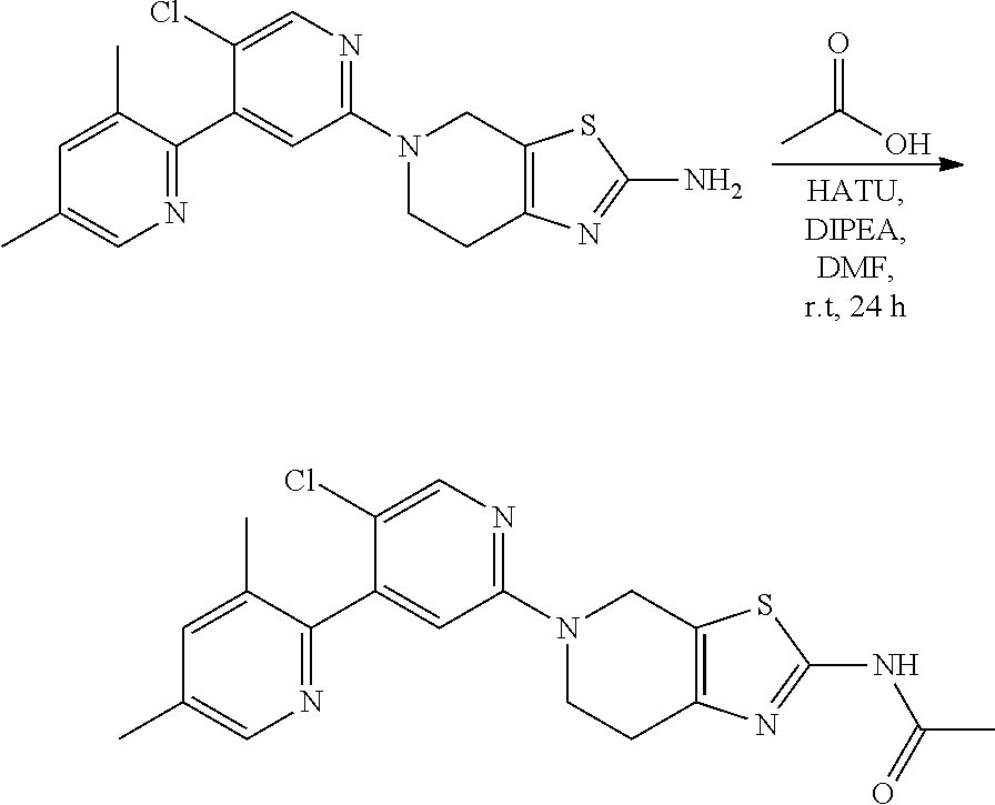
O=C(O)C.C1=C(C)C(C2=CC(N3CCC4=C(C3)SC(N)=N4)=NC=C2Cl)=NC=C1C.C1=C(C)C(C2=CC(N3CCC4=C(C3)SC(NC(C)=O)=N4)=NC=C2Cl)=NC=C1C
